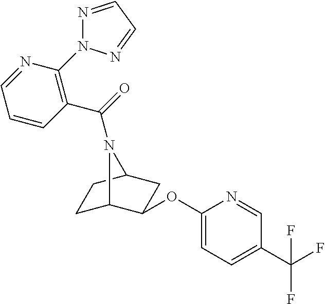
C1C2C(OC3=CC=C(C(F)(F)F)C=N3)CC(C1)N2C(=O)C1=C(N2N=CC=N2)N=CC=C1
